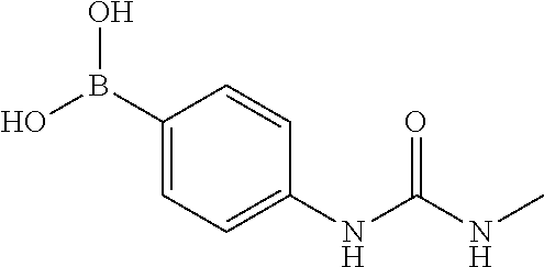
C1(B(O)O)=CC=C(NC(NC)=O)C=C1
